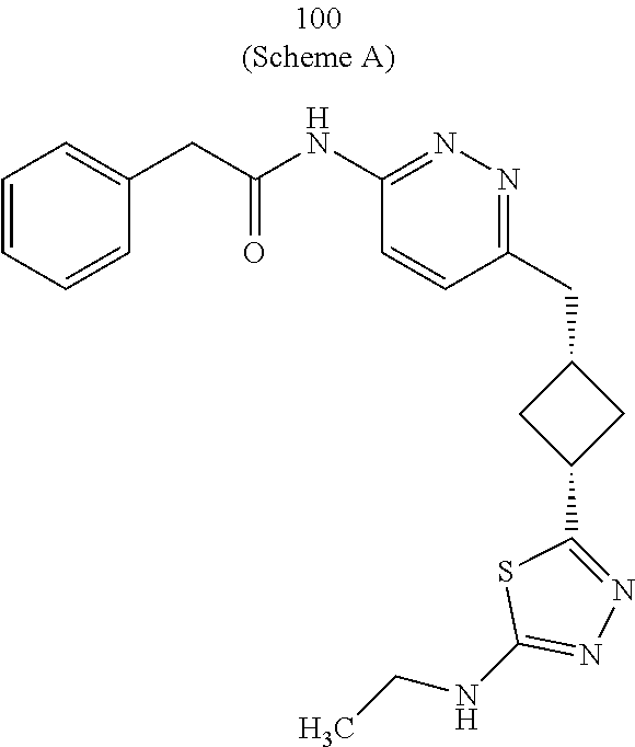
C1(CC2=NN=C(NC(CC3=CC=CC=C3)=O)C=C2)CC(C2=NN=C(NCC)S2)C1
